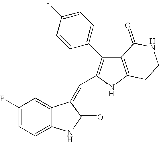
C1(F)=CC=C2C(=C1)C(=CC1=C(C3=CC=C(F)C=C3)C3=C(N1)CCNC3=O)C(=O)N2
